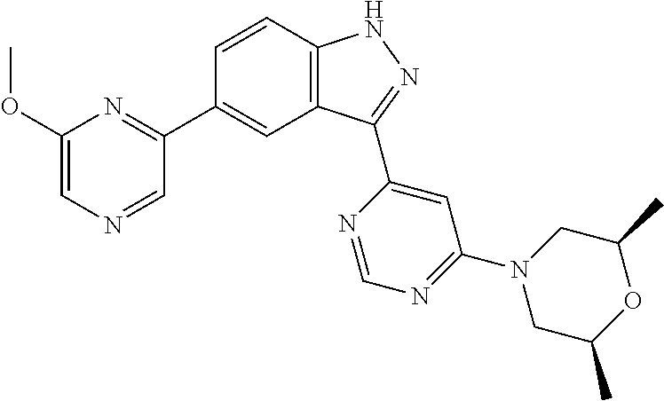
C1=CC2=C(C=C1C1=NC(OC)=CN=C1)C(C1=CC(N3CC(C)OC(C)C3)=NC=N1)=NN2
